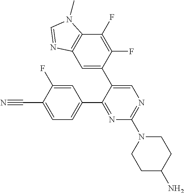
C1=C(C#N)C(F)=CC(C2=NC(N3CCC(N)CC3)=NC=C2C2=CC3=C(N(C)C=N3)C(F)=C2F)=C1
